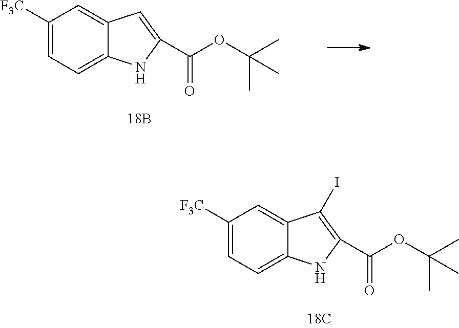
C1([F3C])=CC=C2C(=C1)C=C(C(OC(C)(C)C)=O)N2.C1([F3C])=CC=C2C(=C1)C(I)=C(C(OC(C)(C)C)=O)N2
